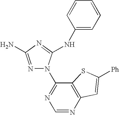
N1=C(N)N=C(NC2=CC=CC=C2)N1C1=NC=NC2=C1SC([Ph])=C2
